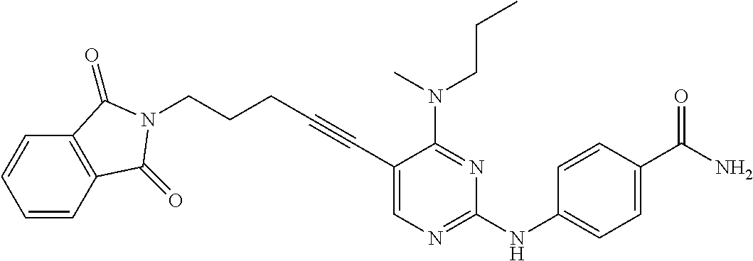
C(#CC1=CN=C(NC2=CC=C(C(N)=O)C=C2)N=C1N(CCC)C)CCCN1C(=O)C2=C(C=CC=C2)C1=O
